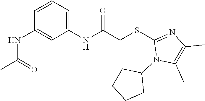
C1(NC(CSC2=NC(C)=C(C)N2C2CCCC2)=O)=CC=CC(NC(C)=O)=C1
